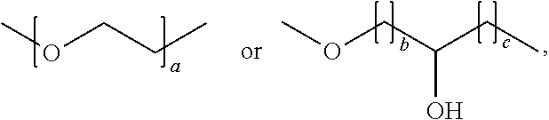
COCC(CC)O.COCCC
